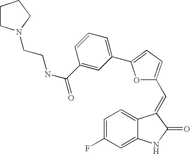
C1=C(F)C=C2C(=C1)C(=CC1=CC=C(C3=CC=CC(C(NCCN4CCCC4)=O)=C3)O1)C(=O)N2
